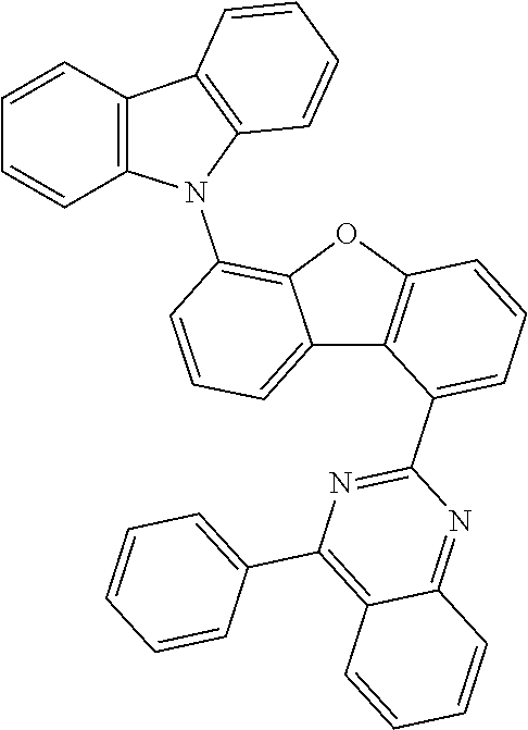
N1=C(C2=CC=CC3=C2C2=CC=CC(N4C5=C(C6=C4C=CC=C6)C=CC=C5)=C2O3)N=C2C(=C1C1=CC=CC=C1)C=CC=C2
